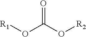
O(C(O[R2])=O)[R1]
